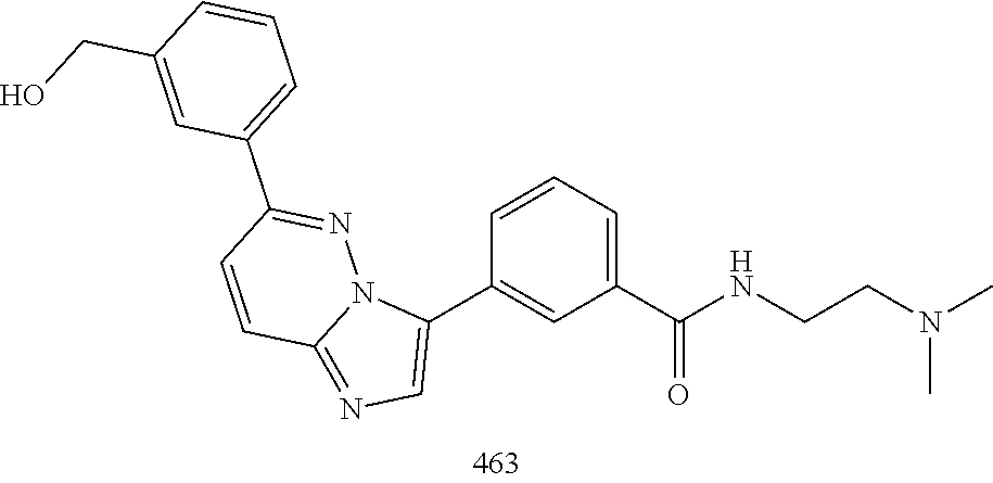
N(C)(CCNC(C1=CC=CC(C2=CN=C3C=CC(C4=CC=CC(CO)=C4)=NN32)=C1)=O)C
